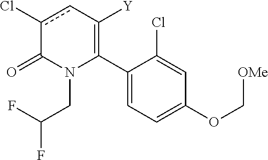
C1(C2=C([Y])cc(Cl)C(=O)N2CC(F)F)=CC=C(OC[OMe])C=C1Cl
